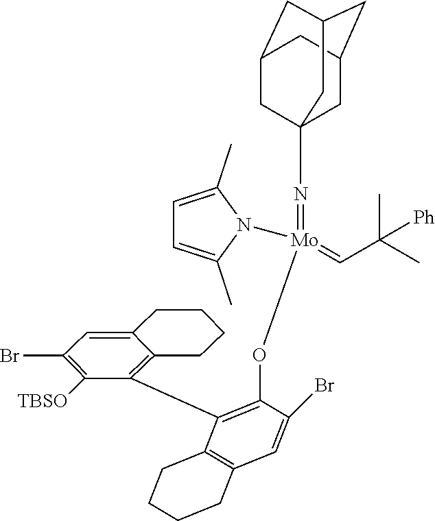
N(=[Mo](OC1=C(C2=C3C(=CC(Br)=C2[TBSO])CCCC3)C2=C(CCCC2)C=C1Br)(=CC(C)(C)[Ph])N1C(C)=CC=C1C)C12CC3CC(CC(C1)C3)C2
